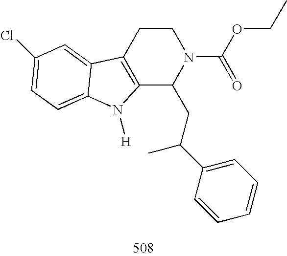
C12=C(CCN(C(OCC)=O)C1CC(C1=CC=CC=C1)C)C1=CC(Cl)=CC=C1N2[H]
